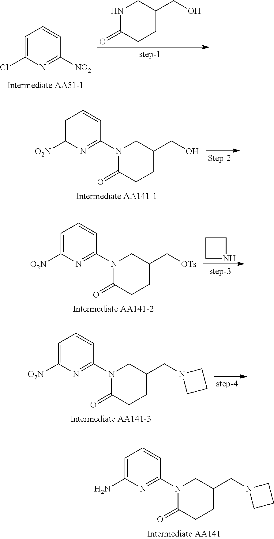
C1=C(Cl)N=C([NO2])C=C1.O=C1CCC(CO)CN1.O=C1CCC(CO)CN1C1=NC([O2N])=CC=C1.O=C1CCC(C[OTs])CN1C1=NC([O2N])=CC=C1.C1CCN1.O=C1CCC(CN2CCC2)CN1C1=NC([O2N])=CC=C1.O=C1CCC(CN2CCC2)CN1C1=NC(N)=CC=C1
